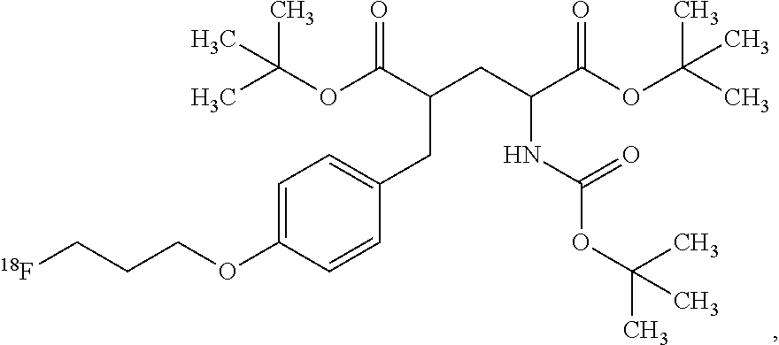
C1=C(OCCC[18F])C=CC(CC(CC(C(OC(C)(C)C)=O)NC(OC(C)(C)C)=O)C(OC(C)(C)C)=O)=C1
